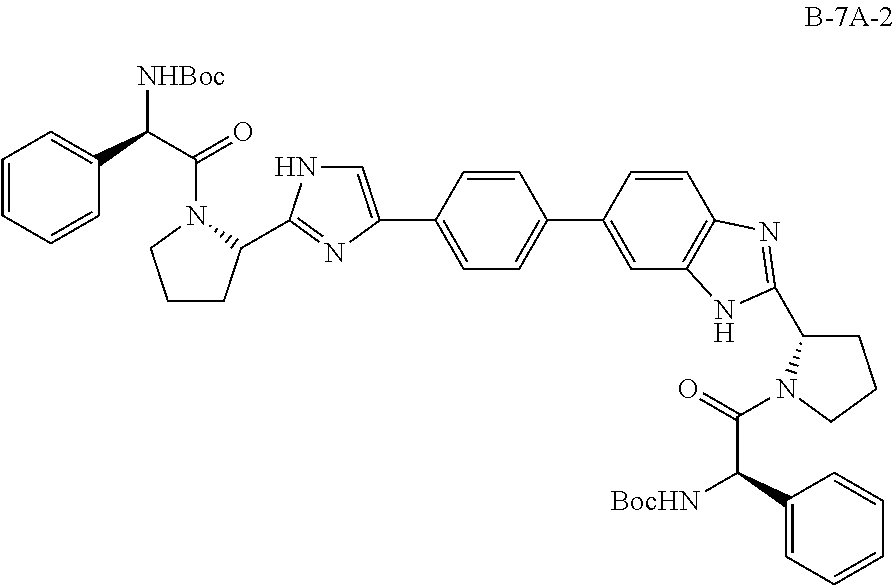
C1=CC=CC(C([NHBoc])C(N2CCCC2C2=NC(C3=CC=C(C4=CC5=C(C=C4)N=C(C4CCCN4C(C([BocHN])C4=CC=CC=C4)=O)N5)C=C3)=CN2)=O)=C1
